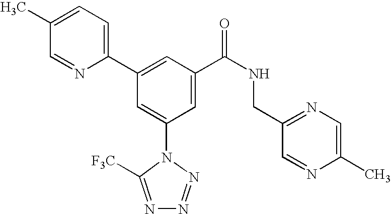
C1(C2=CC(C(NCC3=NC=C(C)N=C3)=O)=CC(N3C([F3C])=NN=N3)=C2)=CC=C(C)C=N1
